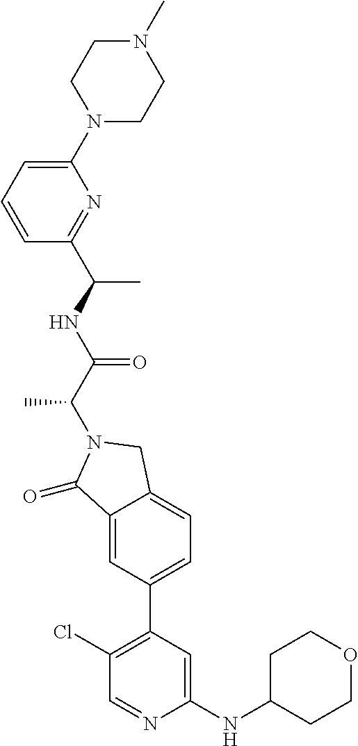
C1(=O)C2=CC(C3=C(Cl)C=NC(NC4CCOCC4)=C3)=CC=C2CN1C(C(NC(C)C1=NC(N2CCN(C)CC2)=CC=C1)=O)C
